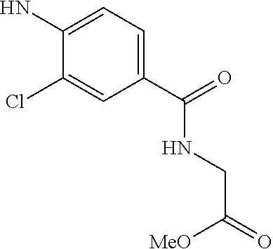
C1(C(=O)NCC(=O)[MeO])=CC=C(N)C(Cl)=C1
